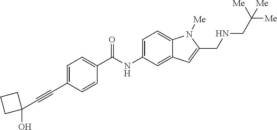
C1(C#CC2(O)CCC2)=CC=C(C(=O)NC2=CC=C3C(=C2)C=C(CNCC([Me])([Me])[Me])N3[Me])C=C1
